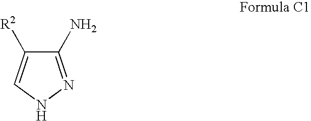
C1(N)=NNC=C1[R2]
